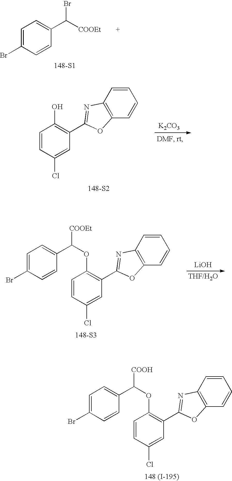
C1=CC(Cl)=CC(C2=NC3=C(O2)C=CC=C3)=C1OC([COOH])C1=CC=C(Br)C=C1.[148 (I-195)].C1=C(Br)C=CC(C([COOEt])Br)=C1.[148-S1].[K2CO3].[148-S2].C1=CC(Cl)=CC(C2=NC3=C(O2)C=CC=C3)=C1O.C1=CC(Cl)=CC(C2=NC3=C(O2)C=CC=C3)=C1OC([COOEt])C1=CC=C(Br)C=C1.[148-S3].[LiOH]
